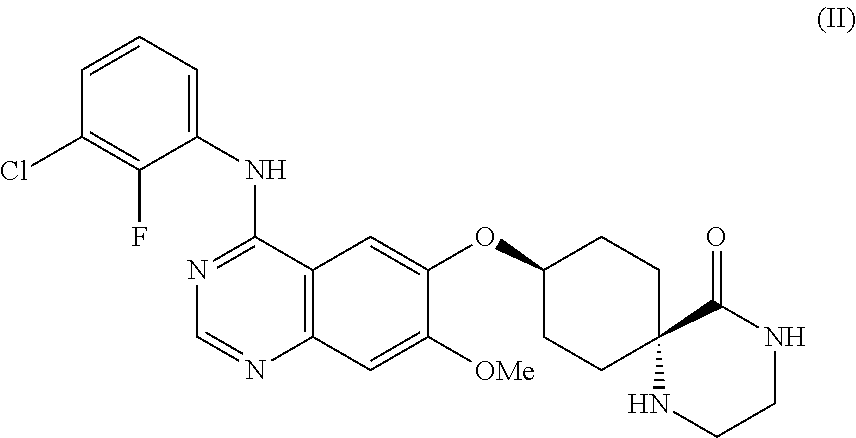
C12(NCCNC1=O)CCC(OC1=CC3=C(C=C1[OMe])N=CN=C3NC1=CC=CC(Cl)=C1F)CC2
